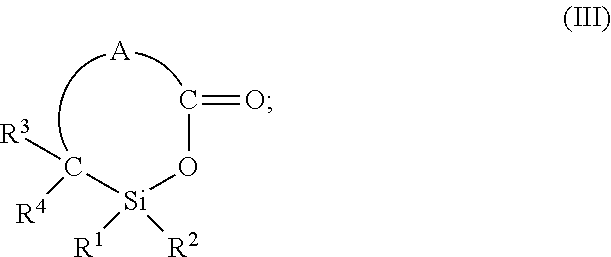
[A].C(O[Si](C([R4])[R3])([R1])[R2])=O
